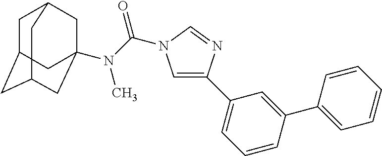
C1C2CC3CC(N(C)C(=O)N4C=C(C5=CC=CC(C6=CC=CC=C6)=C5)N=C4)(CC1C3)C2
